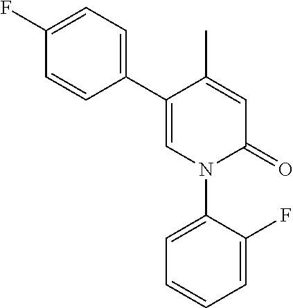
C1=C(C)C(C2=CC=C(F)C=C2)=CN(C2=CC=CC=C2F)C1=O
